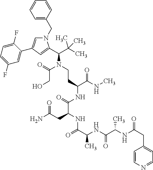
N1(CC2=CC=CC=C2)C=C(C2=CC(F)=CC=C2F)C=C1C(C(C)(C)C)N(CCC(NC(=O)C(CC(=O)N)NC(=O)C(C)NC(=O)C(C)NC(=O)CC1=CC=NC=C1)C(NC)=O)C(=O)CO
